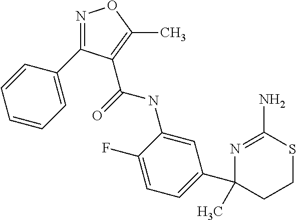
N1=C(C2=CC=CC=C2)C(C(=O)NC2=CC(C3(C)CCSC(N)=N3)=CC=C2F)=C(C)O1
